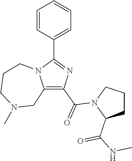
C1(C(=O)N2CCCC2C(=O)NC)=C2N(C(C3=CC=CC=C3)=N1)CCCN(C)C2
